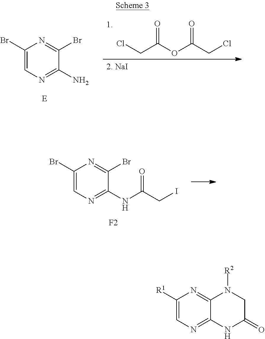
C1(Br)=CN=C(N)C(Br)=N1.ClCC(OC(CCl)=O)=O.C1(Br)=CN=C(NC(CI)=O)C(Br)=N1.[F2].C1([R1])=CN=C2C(=N1)N([R2])CC(=O)N2
